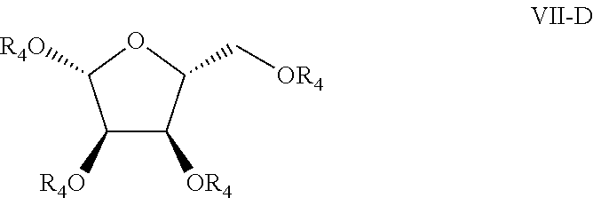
[R4O]C1C([R4O])C([OR4])C(C[OR4])O1
